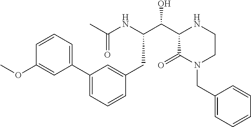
C1(C2=CC=CC(OC)=C2)=CC=CC(CC(C(C2C(=O)N(CC3=CC=CC=C3)CCN2)O)NC(C)=O)=C1
